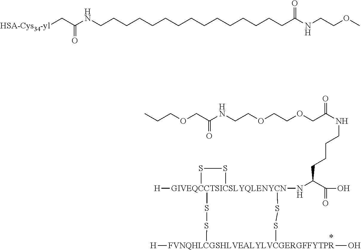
CCCOCC(NCCOCCOCC(NCCCCC(N[GIVEQCCTSICSLYQLENYCN]12([H])(SS1)SS[FVNQHLCGSHLVEALYLVCGERGFFYTPR]([H])(O)SS2)C(=O)O)=O)=O.C(CCCCCCCCCC(NCCOC)=O)CCCCCNC(C[HSA-Cys34-yl])=O
